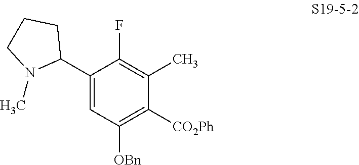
C1(C2CCCN2C)=CC([OBn])=C([CO2Ph])C(C)=C1F
